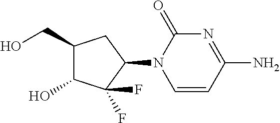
C1=CC(N)=NC(=O)N1C1CC(CO)C(O)C1(F)F
